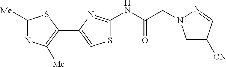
N(C(=O)CN1C=C([CN])C=N1)C1=NC(C2=C([Me])N=C([Me])S2)=CS1
